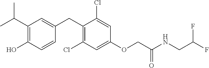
C1(CC2=CC(C(C)C)=C(O)C=C2)=C(Cl)C=C(OCC(NCC(F)F)=O)C=C1Cl
